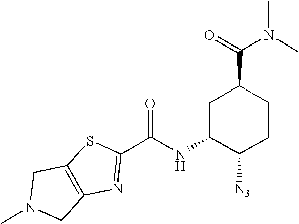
C1C(NC(=O)C2=NC3=C(S2)CN(C)C3)C([N3])CCC1C(=O)N(C)C
